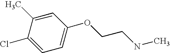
C1=C(OCCNC)C=C(C)C(Cl)=C1
